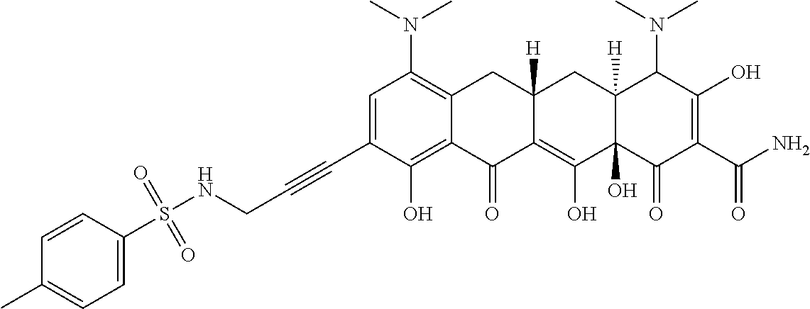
C1=C(C#CCNS(C2=CC=C(C)C=C2)(=O)=O)C(O)=C2C(=C1N(C)C)CC1([H])C(=C(O)C3(O)C([H])(C1)C(N(C)C)C(O)=C(C(N)=O)C3=O)C2=O
